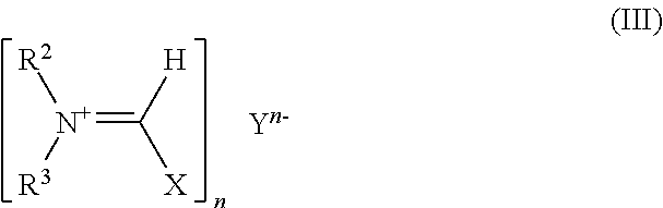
[N+](=C([H])[X])([R3])[R2]
